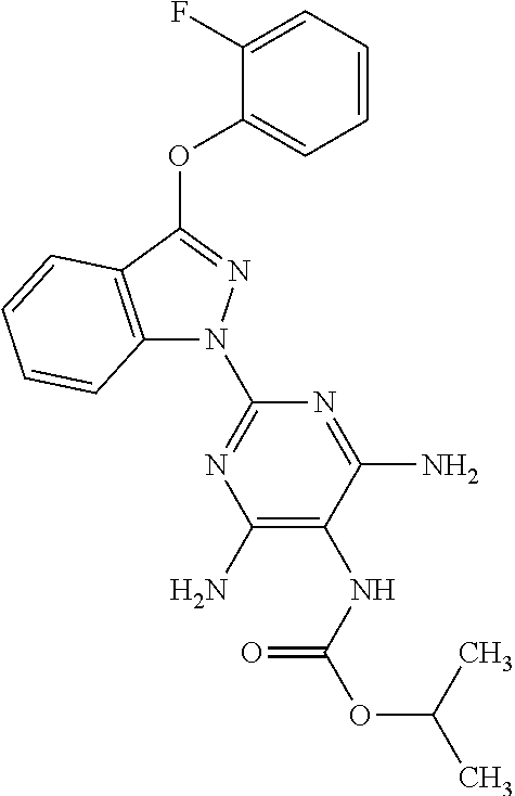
C1(F)=CC=CC=C1OC1=NN(C2=NC(N)=C(NC(=O)OC(C)C)C(N)=N2)C2=C1C=CC=C2
